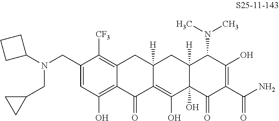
C1=C(CN(C2CCC2)CC2CC2)C([CF3])=C2C(=C1O)C(=O)C1=C(O)C3(O)C([H])(CC1([H])C2)C(N(C)C)C(O)=C(C(N)=O)C3=O
